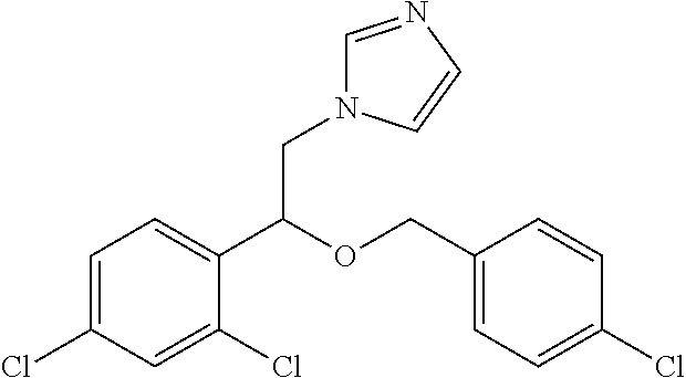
C1=C(Cl)C=C(Cl)C(C(OCC2=CC=C(Cl)C=C2)CN2C=NC=C2)=C1
